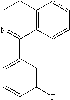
C12=C(C=CC=C1)C(C1=CC=CC(F)=C1)=NCC2
